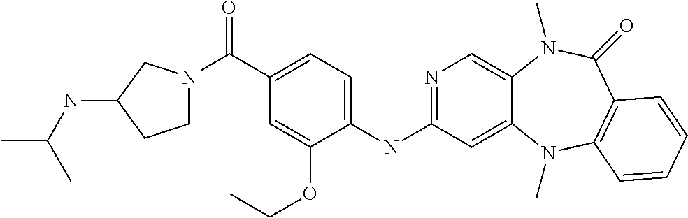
C1(NC2=NC=C3C(=C2)N(C)C2=C(C(=O)N3C)C=CC=C2)=CC=C(C(N2CCC(NC(C)C)C2)=O)C=C1OCC
